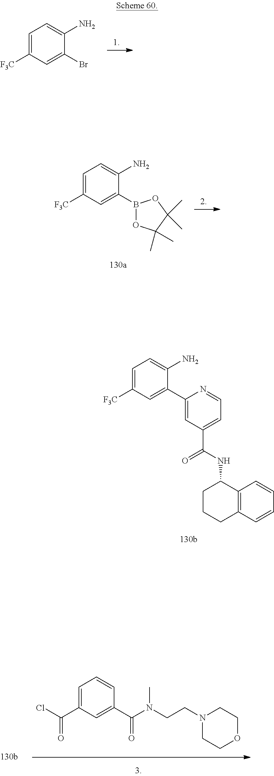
C1=C([F3C])C=C(Br)C(N)=C1.C1=NC(C2=CC([F3C])=CC=C2N)=CC(C(=O)NC2CCCC3=C2C=CC=C3)=C1.C1=C(C(Cl)=O)C=C(C(N(C)CCN2CCOCC2)=O)C=C1.C1=C([F3C])C=C(B2OC(C)(C)C(C)(C)O2)C(N)=C1
